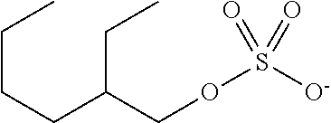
C(CCC(CC)COS([O-])(=O)=O)C
